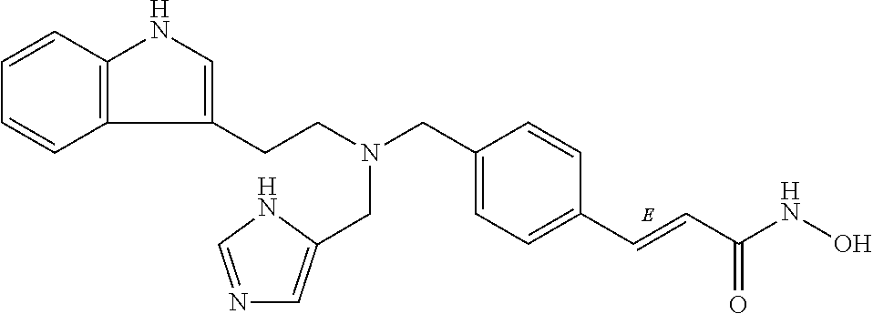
C(C1=CC=C(C=CC(NO)=O)C=C1)N(CCC1=CNC2=C1C=CC=C2)CC1=CN=CN1
